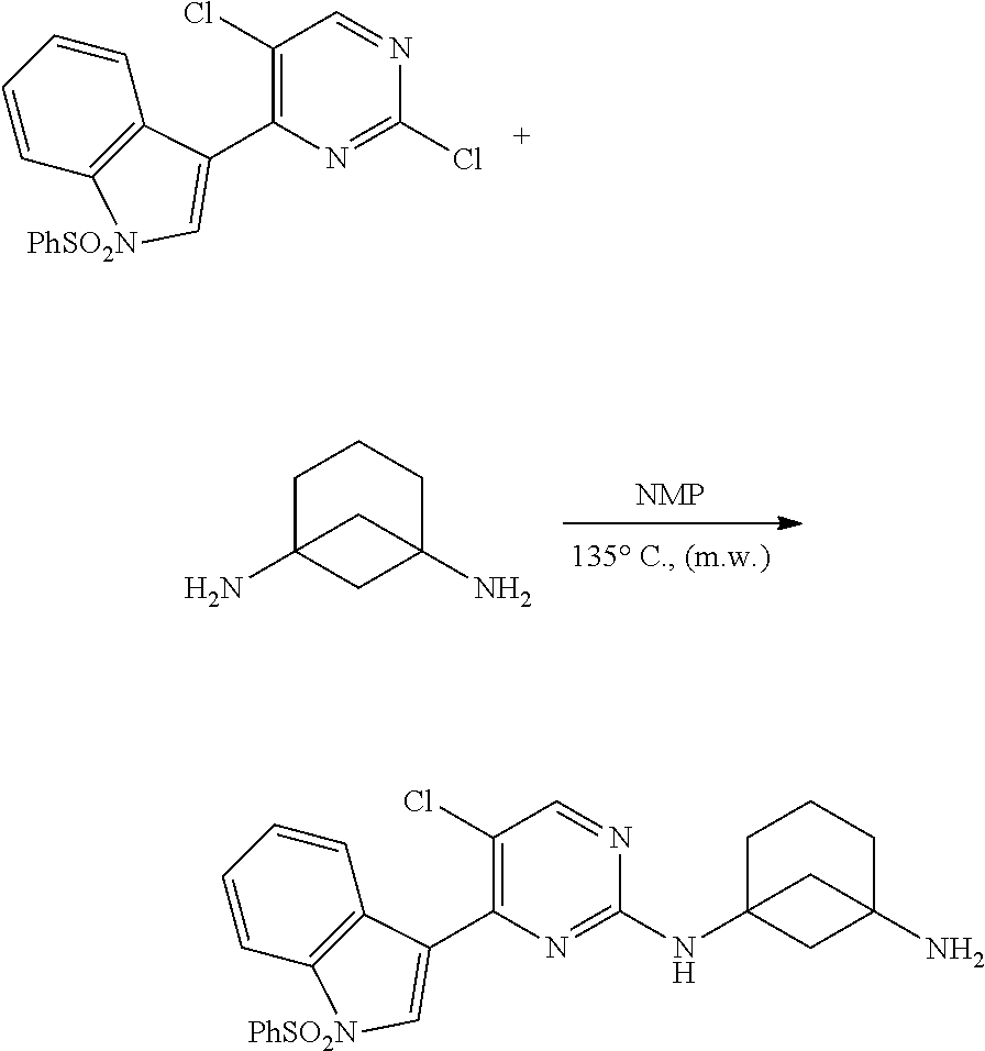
C1(C2=C[PhSO2N]C3=C2C=CC=C3)=C(Cl)C=NC(Cl)=N1.C1C2(N)CC(N)(CC1)C2.C1(C2=C[PhSO2N]C3=C2C=CC=C3)=C(Cl)C=NC(NC23CCCC(N)(C2)C3)=N1
